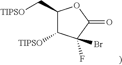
C1(C[TIPSO])C([TIPSO])C(F)(Br)C(=O)O1
